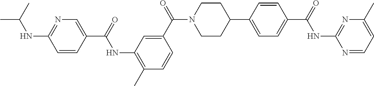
C1=CC(C(NC2=C(C)C=CC(C(N3CCC(C4=CC=C(C(NC5=NC(C)=CC=N5)=O)C=C4)CC3)=O)=C2)=O)=CN=C1NC(C)C
